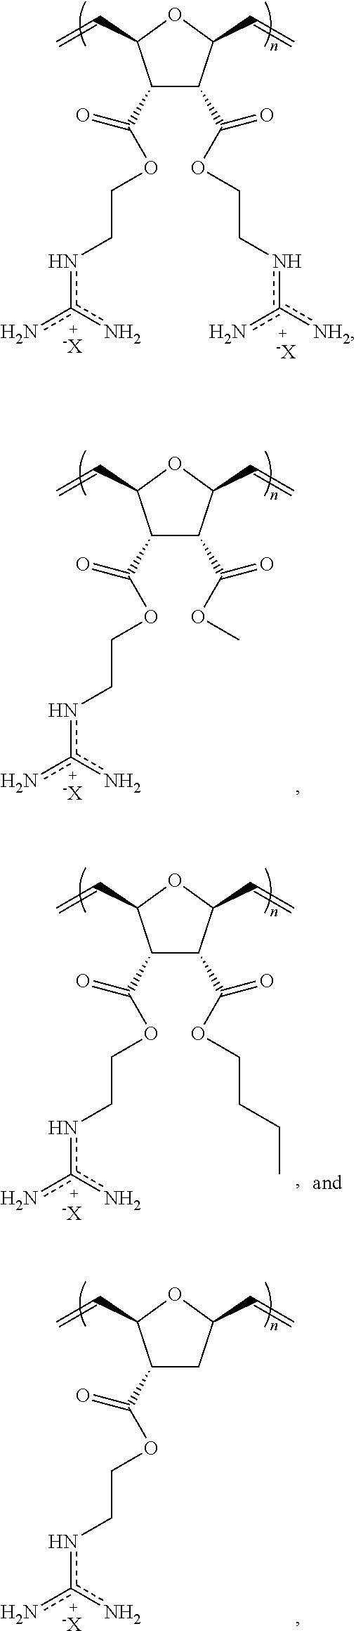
C1(C(OCCnc(n)n)=O)C(C(OCCnc([NH2])n)=O)C(C=C)OC1C=C.[-X].[-X].C1(C(OCCnc(n)n)=O)C(C(OC)=O)C(C=C)OC1C=C.[-X].C1(C(OCCn[c+](n)n)=O)C(C(OCCCC)=O)C(C=C)OC1C=C.[-X].C1(C(OCCnc(n)n)=O)CC(C=C)OC1C=C.[-X]
